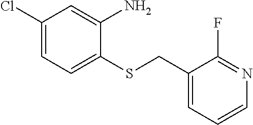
C1(Cl)=CC=C(SCC2=CC=CN=C2F)C(N)=C1
